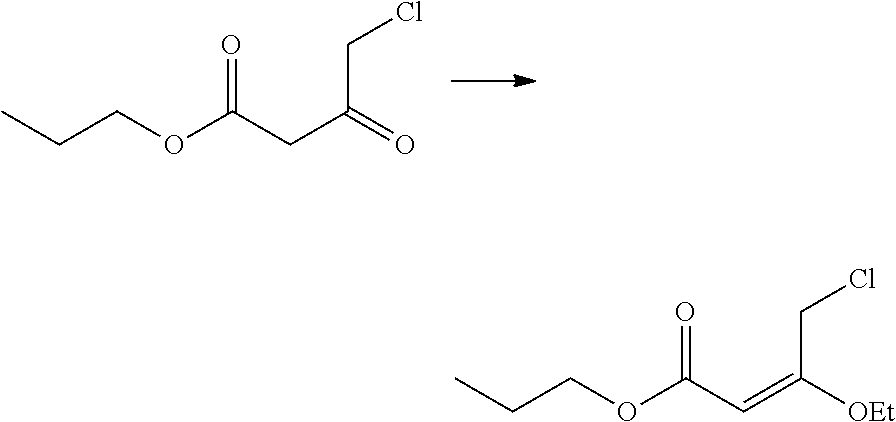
O=C(CC(CCl)=O)OCCC.O=C(C=C(CCl)[OEt])OCCC
